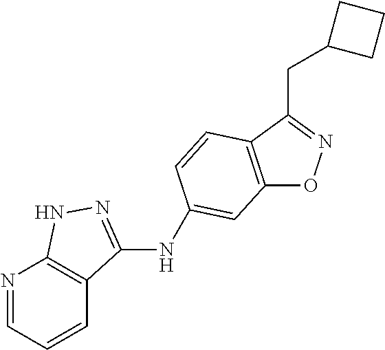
C12=C(C(CC3CCC3)=NO1)C=CC(NC1=NNC3=C1C=CC=N3)=C2
